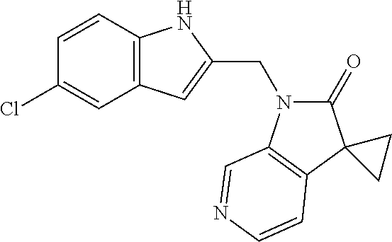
C1(Cl)=CC2=C(C=C1)NC(CN1C(=O)C3(C4=C1C=NC=C4)CC3)=C2
